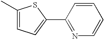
C1(C)=CC=C(C2=NC=CC=C2)S1
